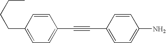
C1=CC(CCCC)=CC=C1C#CC1=CC=C(N)C=C1
